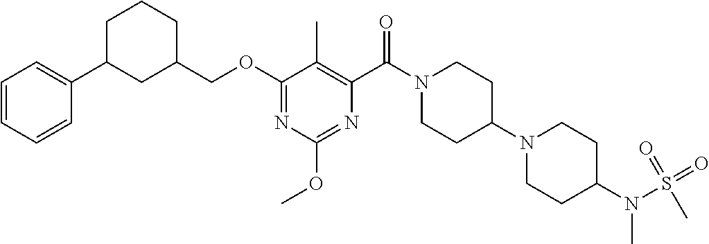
O(C1=NC(OC)=NC(C(N2CCC(N3CCC(N(S(=O)(=O)C)C)CC3)CC2)=O)=C1C)CC1CCCC(C2=CC=CC=C2)C1
